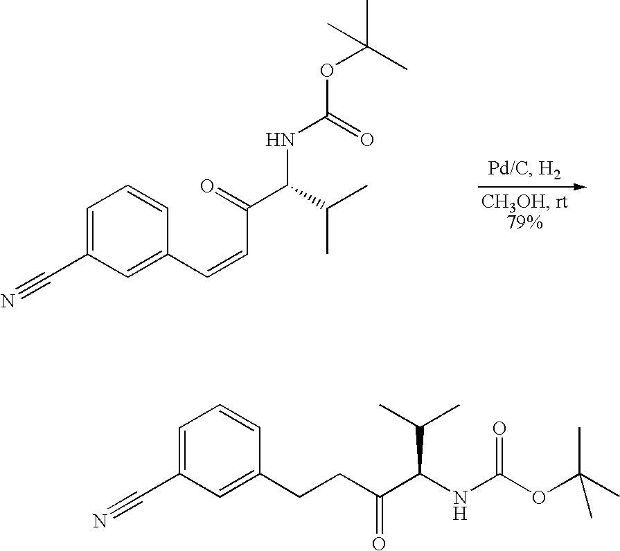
C1=C(C#N)C=C(C=CC(C(C(C)C)NC(=O)OC(C)(C)C)=O)C=C1.C1=C(C#N)C=C(CCC(C(NC(OC(C)(C)C)=O)C(C)C)=O)C=C1
